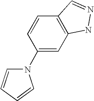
N1(C2=CC3=C(C=C2)C=NN3)C=CC=C1
